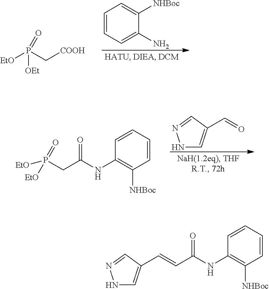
C1=CC=C(N)C([NHBoc])=C1.[EtO]P(C[COOH])([OEt])=O.N1C=C(C=O)C=N1.P(CC(NC1=C([NHBoc])C=CC=C1)=O)(=O)([EtO])[EtO].N1C=C(C=CC(=O)NC2=C([NHBoc])C=CC=C2)C=N1
